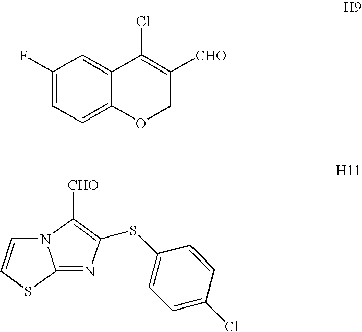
C1(F)=CC=C2C(=C1)C(Cl)=C([CHO])CO2.C12=NC(SC3=CC=C(Cl)C=C3)=C([CHO])N1C=CS2
